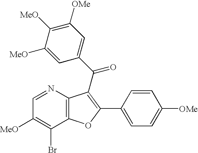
C1=NC2=C(C(Br)=C1[MeO])OC(C1=CC=C([OMe])C=C1)=C2C(=O)C1=CC([OMe])=C([MeO])C([MeO])=C1
